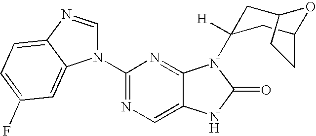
C1(N2C=NC3=CC=C(F)C=C23)=NC=C2C(=N1)N(C1([H])CC3OC(C1)CC3)C(=O)N2
